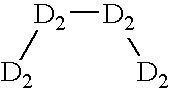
[D2]([D2][D2])[D2]
